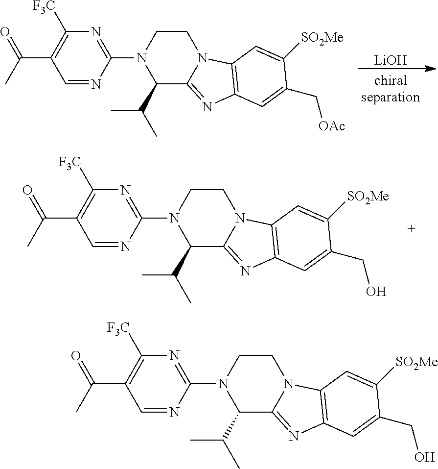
C1=NC(N2C(C(C)C)C3=NC4=C(N3CC2)C=C([SO2Me])C(CO)=C4)=NC([F3C])=C1C(C)=O.[LiOH].C1=NC(N2C(C(C)C)C3=NC4=C(N3CC2)C=C([SO2Me])C(C[OAc])=C4)=NC([F3C])=C1C(C)=O.C1=NC(N2C(C(C)C)C3=NC4=C(N3CC2)C=C([SO2Me])C(CO)=C4)=NC([F3C])=C1C(C)=O
